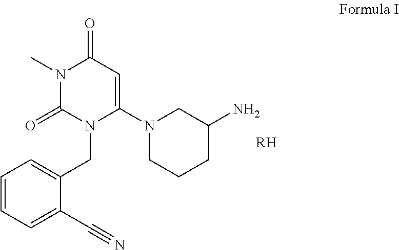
C1=CC=C(C#N)C(CN2C(N3CCCC(N)C3)=CC(=O)N(C)C2=O)=C1.[RH]
